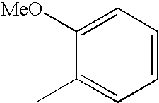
C1([MeO])=CC=CC=C1C
